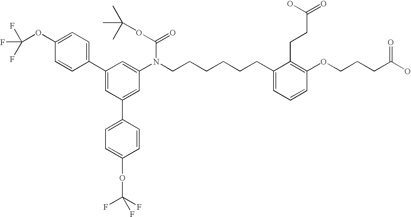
C1=C(C2=CC=C(OC(F)(F)F)C=C2)C=C(N(CCCCCCC2=CC=CC(OCCCC(O)=O)=C2CCC(=O)O)C(OC(C)(C)C)=O)C=C1C1=CC=C(OC(F)(F)F)C=C1
